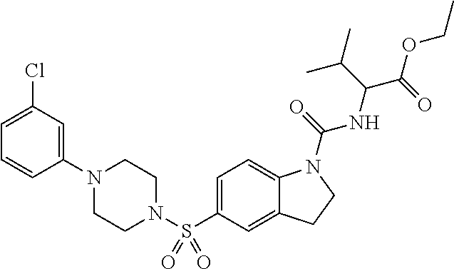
C1(N2CCN(S(C3=CC=C4C(=C3)CCN4C(=O)NC(C(OCC)=O)C(C)C)(=O)=O)CC2)=CC(Cl)=CC=C1
